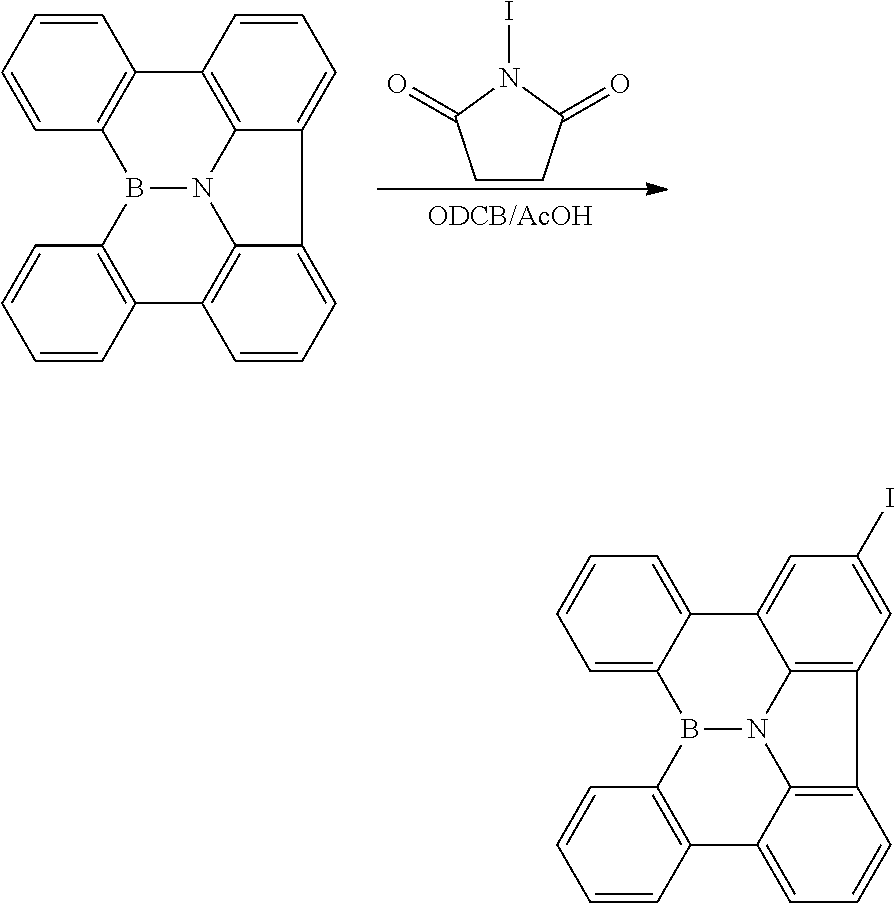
C1=CC=C2C(=C1)B1N3C4=C(C=C(I)C=C24)C2=C3C(=CC=C2)C2=C1C=CC=C2.C1=CC2=C(C=C1)C1=C3C(=CC=C1)C1=CC=CC4=C1N3B2C1=C4C=CC=C1.C1CC(=O)N(I)C1=O
